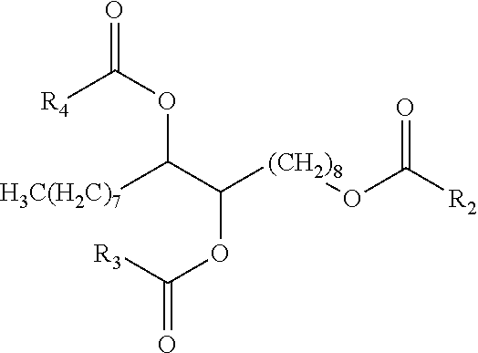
O(C(C([(CH2)8]OC([R2])=O)OC(=O)[R3])[H3C(H2C)7])C(=O)[R4]
